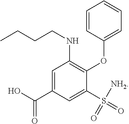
OC(C1=CC(NCCCC)=C(OC2=CC=CC=C2)C(S(=O)([NH2])=O)=C1)=O
